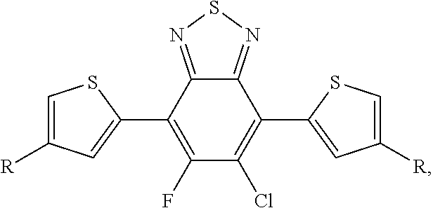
C1=C([R])C=C(C2=C(F)C(Cl)=C(C3=CC([R])=CS3)C3=NSN=C23)S1
